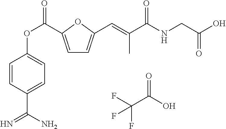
C1=C(C(OC2=CC=C(C(N)=N)C=C2)=O)OC(C=C(C(NCC(O)=O)=O)C)=C1.FC(C(O)=O)(F)F
